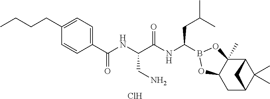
C1C2C(C)(C)C(C3(C)C1OB(C(NC(C(CN)NC(=O)C1=CC=C(CCCC)C=C1)=O)CC(C)C)O3)C2.Cl
